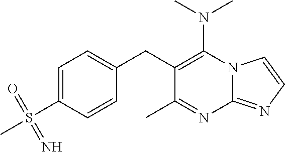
N12C(=NC=C1)N=C(C)C(CC1=CC=C(S(C)(=O)=N)C=C1)=C2N(C)C
